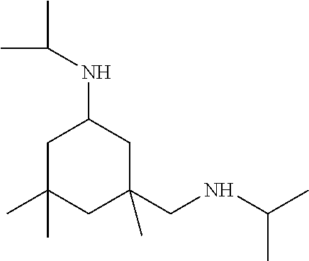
C1C(C)(C)CC(CNC(C)C)(C)CC1NC(C)C
